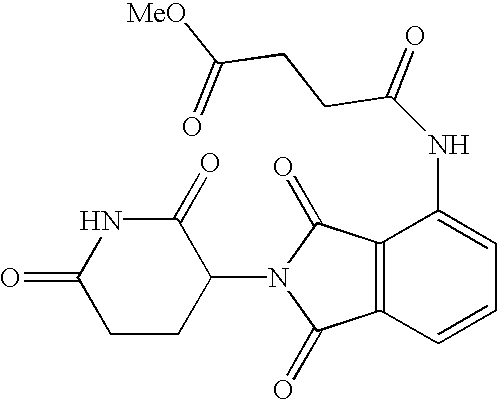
N1C(=O)CCC(N2C(=O)C3=C(C2=O)C=CC=C3NC(CCC(=O)[MeO])=O)C1=O
